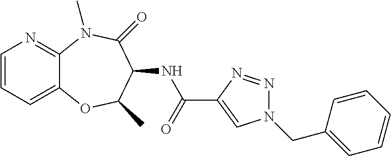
C1=CC=C2C(=N1)N(C)C(=O)C(NC(C1=CN(CC3=CC=CC=C3)N=N1)=O)C(C)O2
